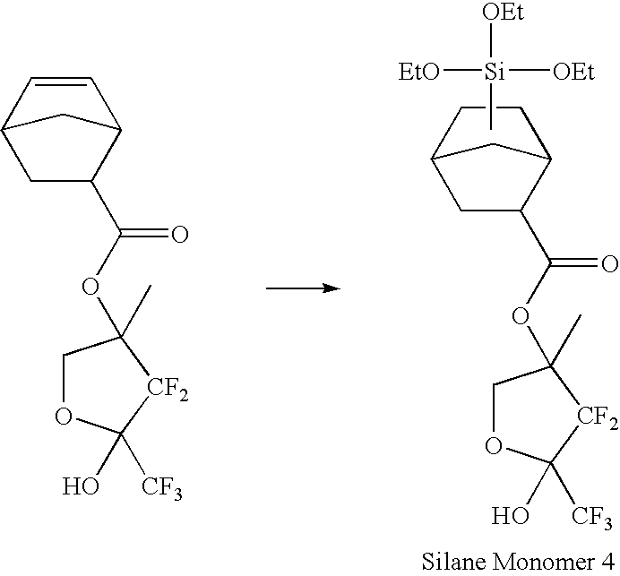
C[Si]([EtO])([OEt])[OEt].C1=CC2CC(C(OC3(C)COC(O)([CF3])[CF2]3)=O)C1C2.C12CC(C(=O)OC3(C)COC(O)([CF3])[CF2]3)C(C1)CC2
